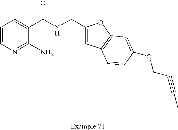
C1=CN=C(N)C(C(NCC2=CC3=C(O2)C=C(OCC#CC)C=C3)=O)=C1
